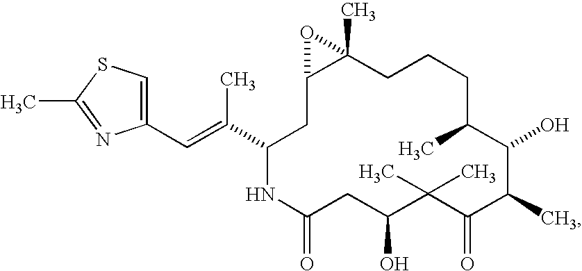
C1C2(C)C(CC(C(=CC3=CSC(C)=N3)C)NC(=O)CC(O)C(C)(C)C(=O)C(C)C(O)C(C)CC1)O2
